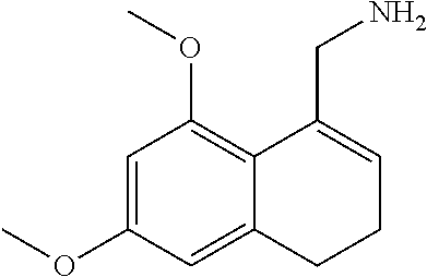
C1=C(OC)C=C2C(=C1OC)C(CN)=CCC2
